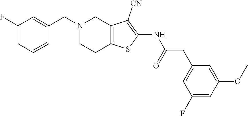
C1(F)=CC=CC(CN2CC3=C(CC2)SC(NC(CC2=CC(F)=CC(OC)=C2)=O)=C3[CN])=C1
